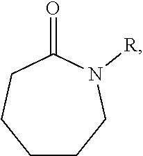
C1CCN([R])C(=O)CC1
